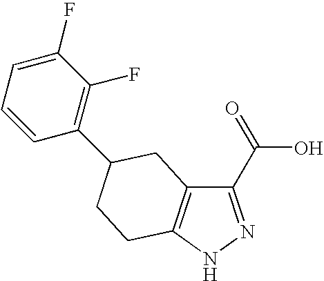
C1(C(=O)O)=NNC2=C1CC(C1=C(F)C(F)=CC=C1)CC2
